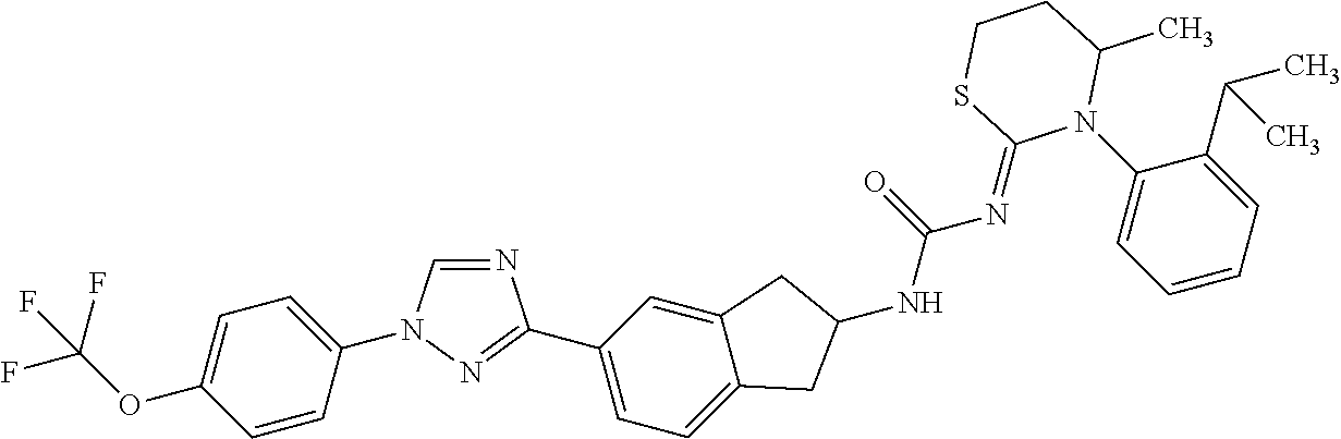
C1=CC(N2C=NC(C3=CC=C4C(=C3)CC(NC(=O)N=C3N(C5=CC=CC=C5C(C)C)C(C)CCS3)C4)=N2)=CC=C1OC(F)(F)F
